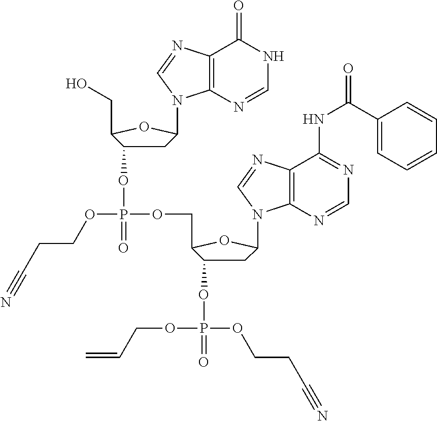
C1C(OP(=O)(OCC2C(OP(=O)(OCCC#N)OCC=C)CC(N3C4=C(C(NC(C5=CC=CC=C5)=O)=NC=N4)N=C3)O2)OCCC#N)C(CO)OC1N1C2=C(C(=O)NC=N2)N=C1
